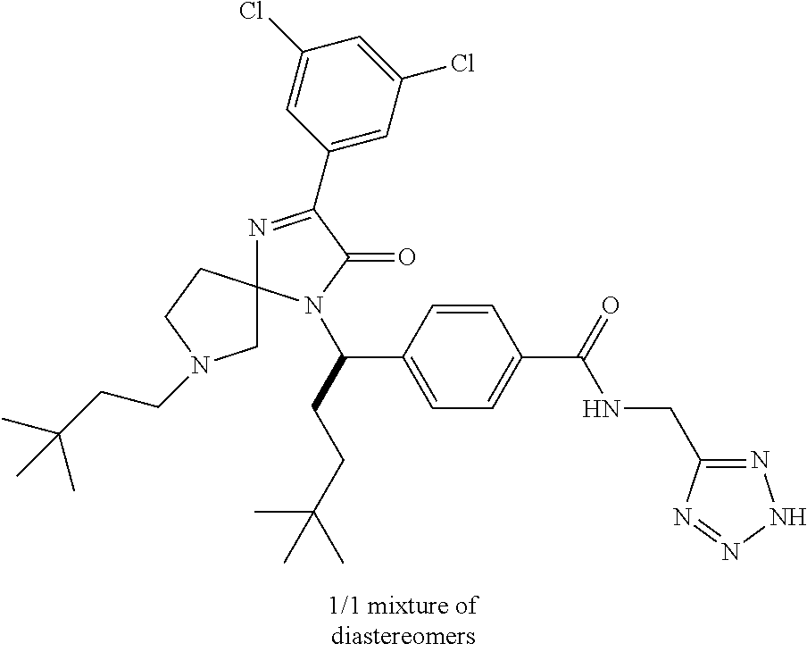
N1=C(C2=CC(Cl)=CC(Cl)=C2)C(=O)N(C(CCC(C)(C)C)C2=CC=C(C(=O)NCC3=NNN=N3)C=C2)C12CCN(CCC(C)(C)C)C2
